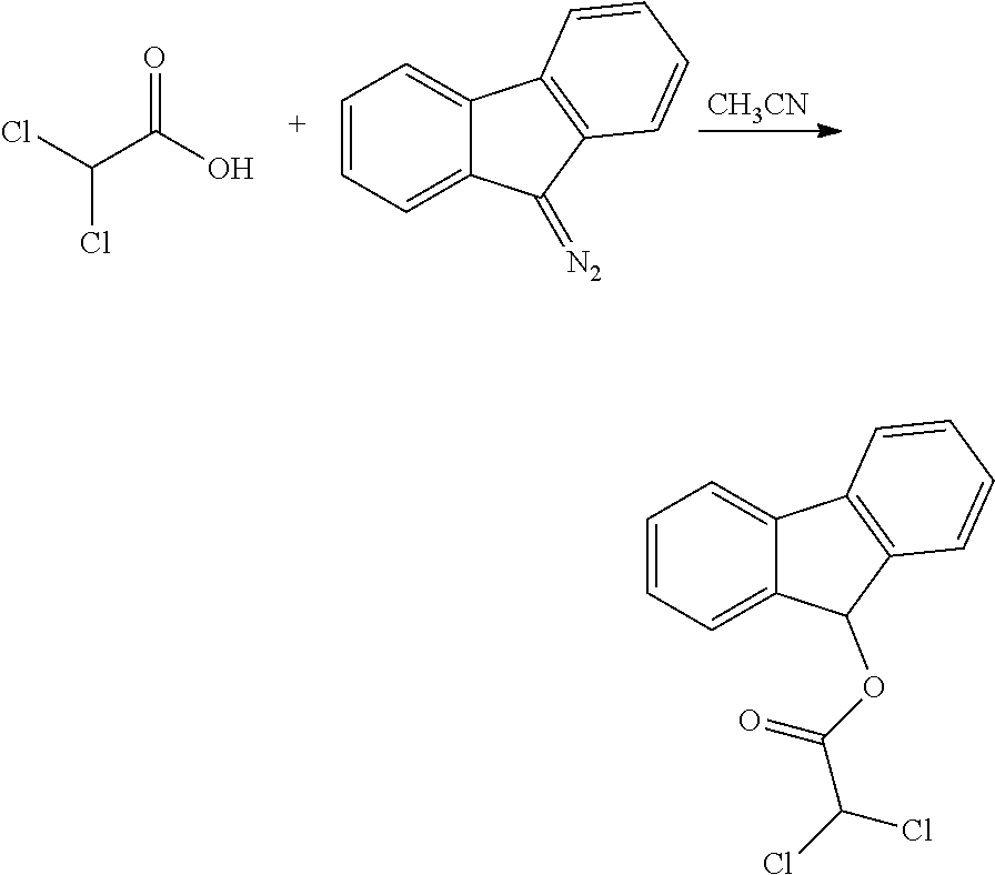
ClC(C(O)=O)Cl.C1=CC=C2C(=C1)C1=C(C2=[N2])C=CC=C1.[CH3CN].C1=CC=C2C(=C1)C1=C(C2OC(C(Cl)Cl)=O)C=CC=C1
